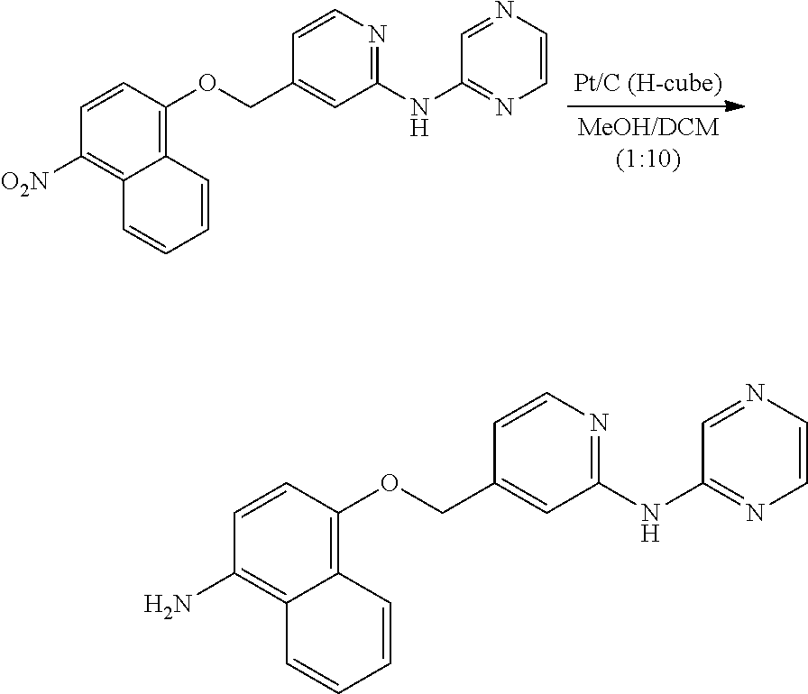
C1=CC(OCC2=CC(NC3=NC=CN=C3)=NC=C2)=C2C(=C1[O2N])C=CC=C2.C1=CC(OCC2=CC(NC3=NC=CN=C3)=NC=C2)=C2C(=C1N)C=CC=C2
